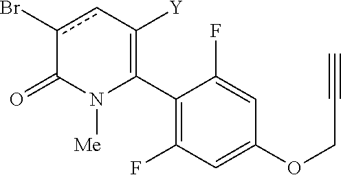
C1(C2=C([Y])cc(Br)C(=O)N2[Me])=C(F)C=C(OCC#C)C=C1F
